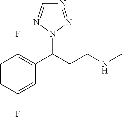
C1=CC(F)=CC(C(CCNC)N2N=NC=N2)=C1F
